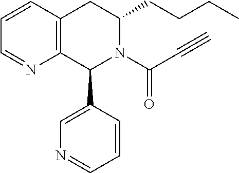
C12=C(CC(CCCC)N(C(C#C)=O)C1C1=CN=CC=C1)C=CC=N2
